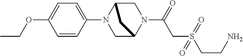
C1C2N(C3=CC=C(OCC)C=C3)CC(N1C(CS(CCN)(=O)=O)=O)C2
